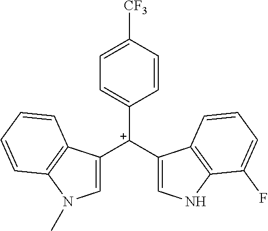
C1([C+](C2=CNC3=C2C=CC=C3F)C2=CN(C)C3=C2C=CC=C3)=CC=C([CF3])C=C1
